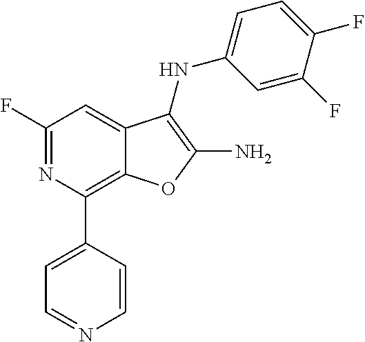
C12=C(C3=CC=NC=C3)N=C(F)C=C1C(NC1=CC=C(F)C(F)=C1)=C(N)O2
